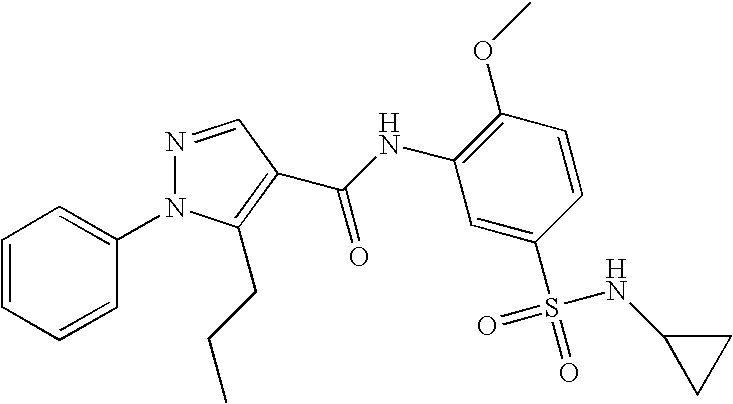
C1=CC=CC(N2N=CC(C(NC3=C(OC)C=CC(S(=O)(NC4CC4)=O)=C3)=O)=C2CCC)=C1
